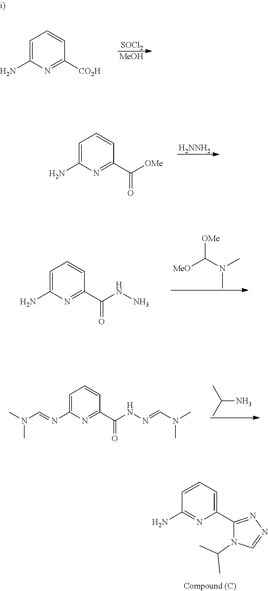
C1=C(N)N=C([CO2H])C=C1.[SOCl2].[MeOH].C1=C(N)N=C(C([OMe])=O)C=C1.[H2NNH2].C1=C(N)N=C(C(NN)=O)C=C1.[OMe]C(N(C)C)[MeO].C1=C(N=CN(C)C)N=C(C(NN=CN(C)C)=O)C=C1.NC(C)C.C1=CC=C(C2=NN=CN2C(C)C)N=C1N
